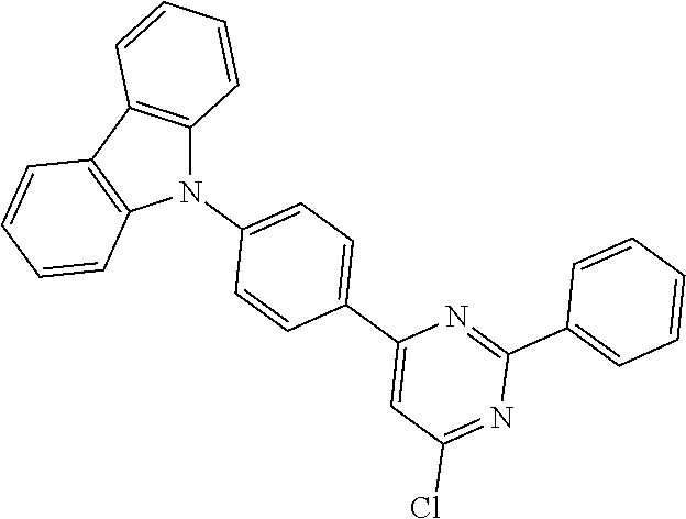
N1(C2=CC=C(C3=CC(Cl)=NC(C4=CC=CC=C4)=N3)C=C2)C2=C(C3=C1C=CC=C3)C=CC=C2
